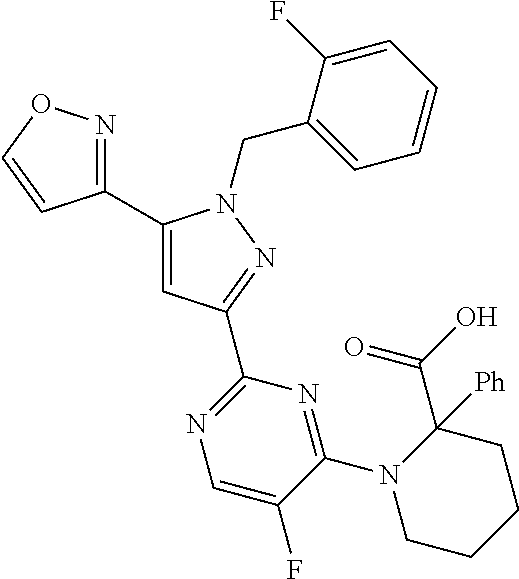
C1(C2=CC(C3=NC=C(F)C(N4C(C(=O)O)([Ph])CCCC4)=N3)=NN2CC2=CC=CC=C2F)=NOC=C1
